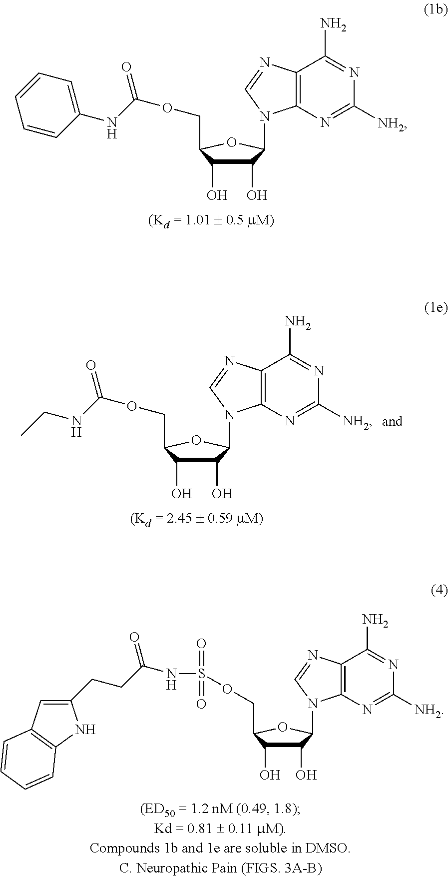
C1(O)C(O)C(COC(=O)NC2=CC=CC=C2)OC1N1C2=C(C(N)=NC([NH2])=N2)N=C1.C1(O)C(O)C(COC(=O)NCC)OC1N1C2=C(C(N)=NC([NH2])=N2)N=C1.C1(O)C(O)C(COS(NC(CCC2=CC3=C(N2)C=CC=C3)=O)(=O)=O)OC1N1C2=C(C(N)=NC([NH2])=N2)N=C1
